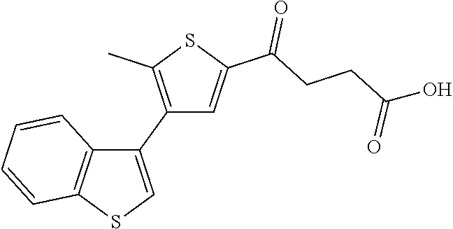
C1(C2=CSC3=C2C=CC=C3)=C(C)SC(C(CCC(O)=O)=O)=C1
